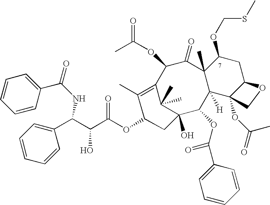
C12(O)C(OC(C3=CC=CC=C3)=O)C3([H])C(C)(C(=O)C(OC(C)=O)C(=C(C)C(OC(C(C(C4=CC=CC=C4)NC(C4=CC=CC=C4)=O)O)=O)C1)C2(C)C)C(OCSC)CC1C3(OC(C)=O)CO1
